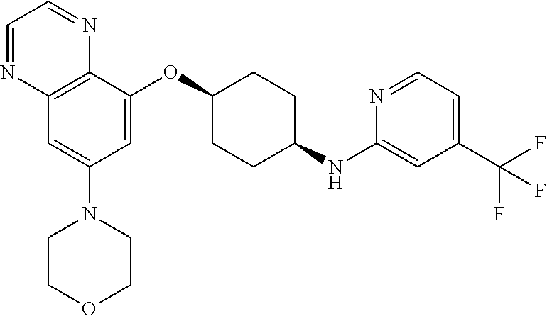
C12=C(C(OC3CCC(NC4=CC(C(F)(F)F)=CC=N4)CC3)=CC(N3CCOCC3)=C1)N=CC=N2
